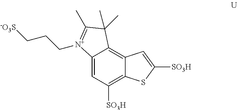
C12=CC([SO3H])=C3C(=C1C(C)(C)C(C)=[N+]2CCC[-O3S])C=C([SO3H])S3
